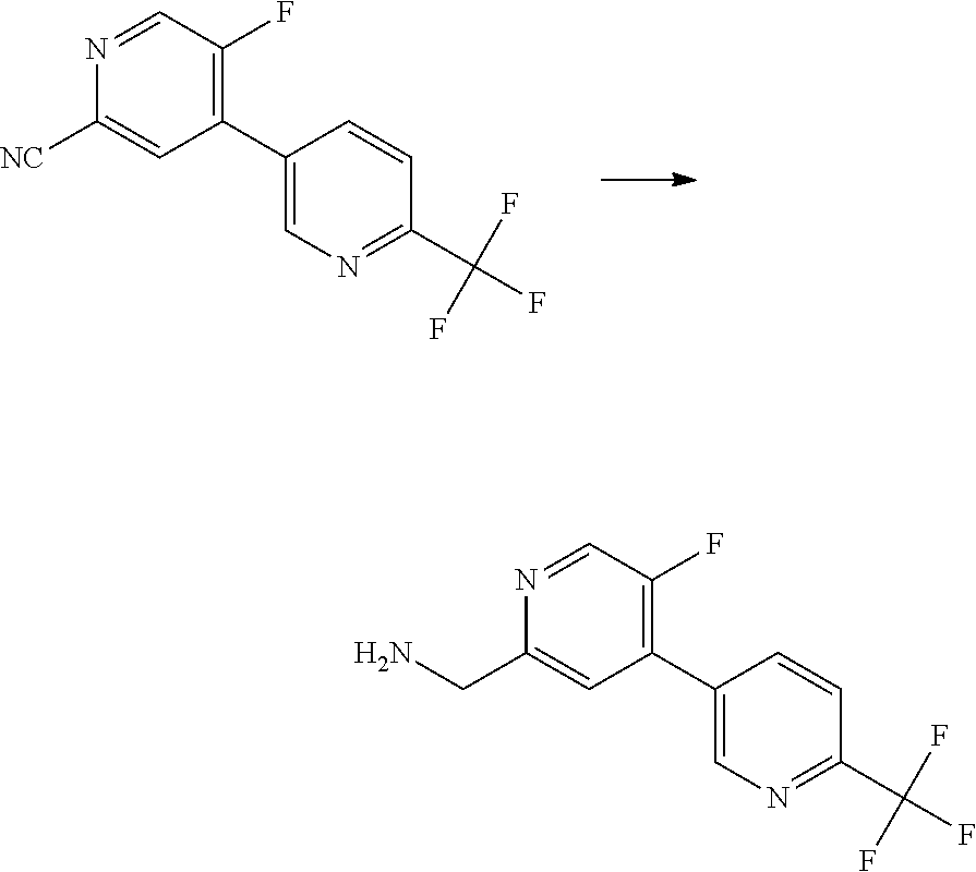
C1(C2=C(F)C=NC([NC])=C2)=CN=C(C(F)(F)F)C=C1.C1(C2=C(F)C=NC(CN)=C2)=CN=C(C(F)(F)F)C=C1
